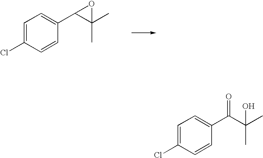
C1=C(Cl)C=CC(C2C(C)(C)O2)=C1.C1=C(Cl)C=CC(C(C(C)(C)O)=O)=C1
